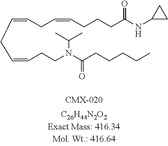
C1(NC(CCCC=CCC=CCC=CCCN(C(CCCCC)=O)C(C)C)=O)CC1
